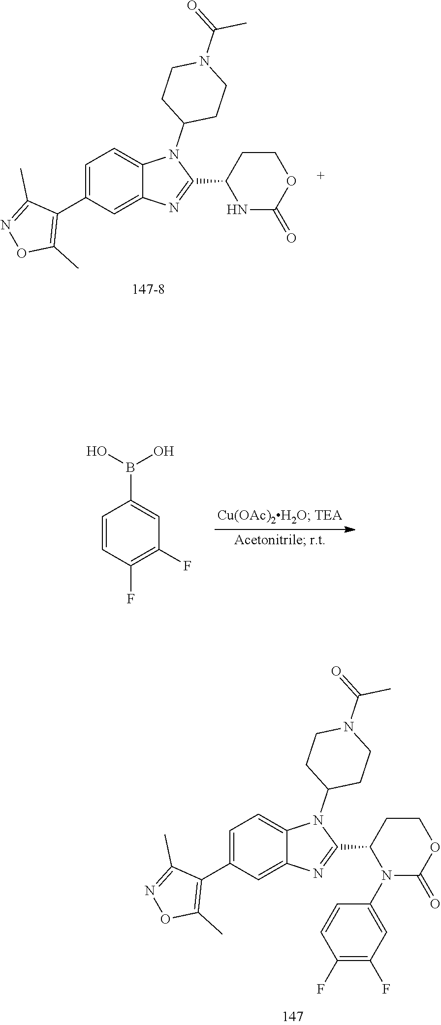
C1=C(C2=C(C)ON=C2C)C=C2C(=C1)N(C1CCN(C(=O)C)CC1)C(C1N(C3=CC(F)=C(F)C=C3)C(=O)OCC1)=N2.C1=C(C2=C(C)ON=C2C)C=C2C(=C1)N(C1CCN(C(=O)C)CC1)C(C1NC(=O)OCC1)=N2.C1=CC(F)=C(F)C=C1B(O)O
